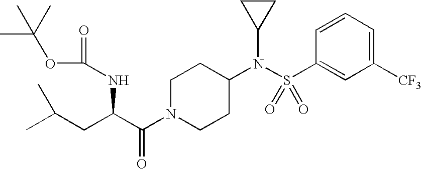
C1([CF3])=CC=CC(S(N(C2CCN(C(C(CC(C)C)NC(=O)OC(C)(C)C)=O)CC2)C2CC2)(=O)=O)=C1
